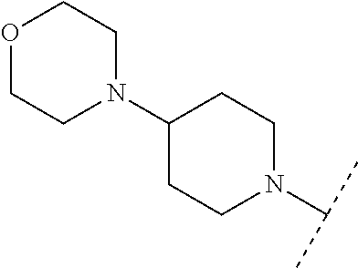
C1C(N2CCOCC2)CCN(C(C)C)C1
